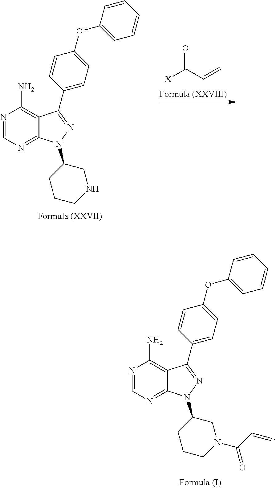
N1=CN=C2C(=C1N)C(C1=CC=C(OC3=CC=CC=C3)C=C1)=NN2C1CCCN(C(C=C)=O)C1.O=C(C=C)[X].N1=CN=C2C(=C1N)C(C1=CC=C(OC3=CC=CC=C3)C=C1)=NN2C1CCCNC1
